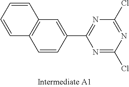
C1=CC=CC2=C1C=CC(C1=NC(Cl)=NC(Cl)=N1)=C2
